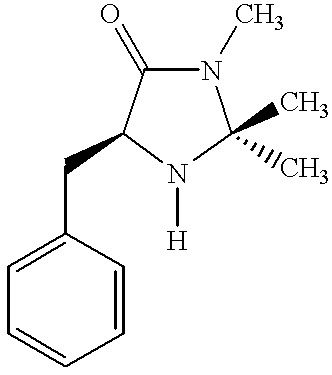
N1(C)C(=O)C(CC2=CC=CC=C2)N([H])C1(C)C
